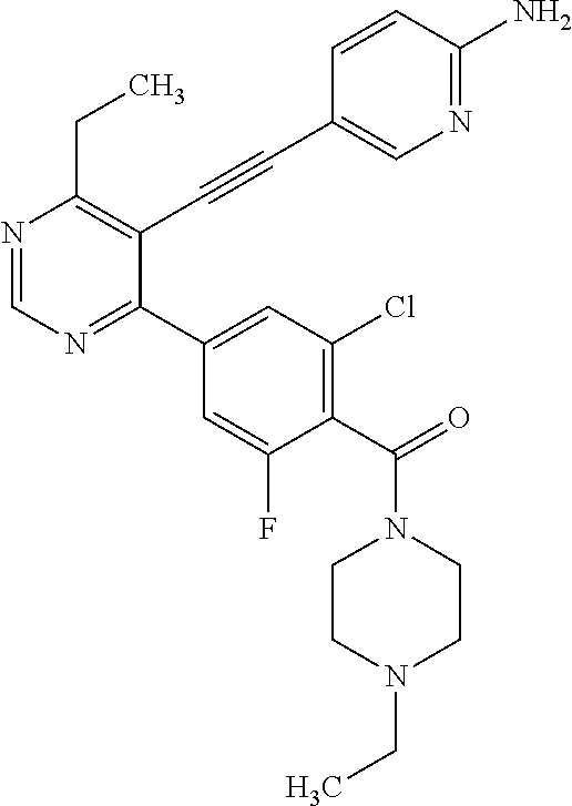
N1=CN=C(C2=CC(Cl)=C(C(N3CCN(CC)CC3)=O)C(F)=C2)C(C#CC2=CN=C(N)C=C2)=C1CC
